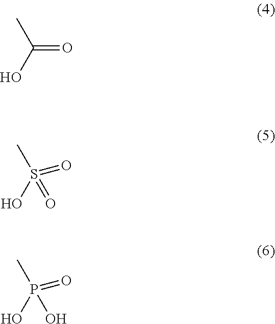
CC(O)=O.CS(=O)(=O)O.CP(O)(=O)O
